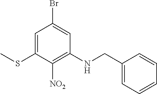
C1=C(SC)C([NO2])=C(NCC2=CC=CC=C2)C=C1Br
